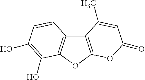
C12=C(OC3=C1C=CC(O)=C3O)OC(=O)C=C2C
